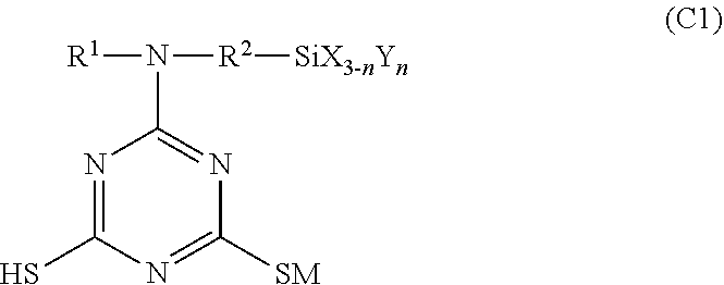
N1=C(S)N=C([SM])N=C1N([R1])[R2][SiX3-nYn]
